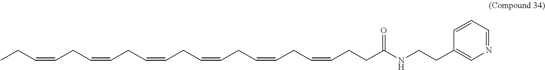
CCC=CCC=CCC=CCC=CCC=CCC=CCCC(NCCC1=CN=CC=C1)=O
